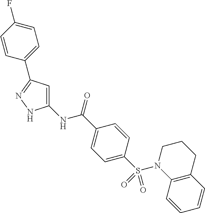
C(C1=CC=C(S(N2C3=C(CCC2)C=CC=C3)(=O)=O)C=C1)(=O)NC1=CC(C2=CC=C(F)C=C2)=NN1
